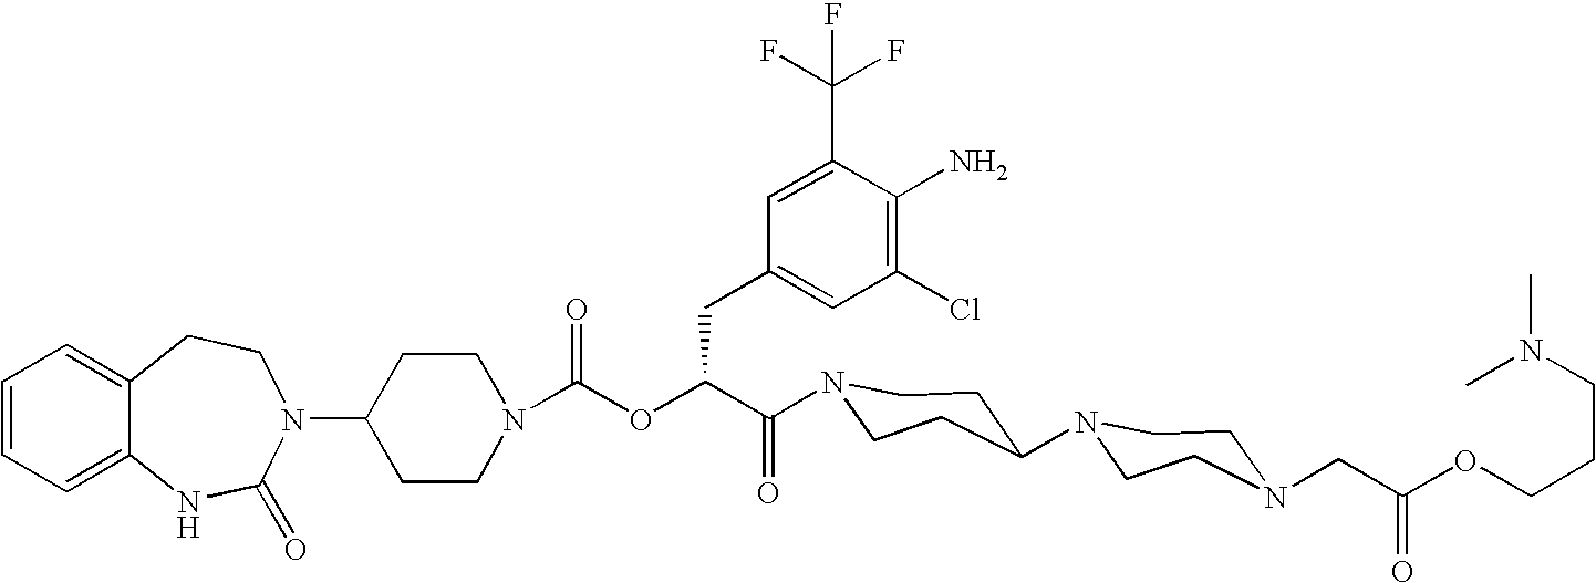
C12=CC=CC=C1NC(=O)N(C1CCN(C(OC(C(=O)N3CCC(N4CCN(CC(OCCCN(C)C)=O)CC4)CC3)CC3=CC(Cl)=C(N)C(C(F)(F)F)=C3)=O)CC1)CC2
